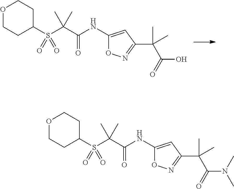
O1CCC(S(C(C(NC2=CC(C(C)(C(=O)O)C)=NO2)=O)(C)C)(=O)=O)CC1.O1CCC(S(C(C(NC2=CC(C(C)(C(=O)N(C)C)C)=NO2)=O)(C)C)(=O)=O)CC1
